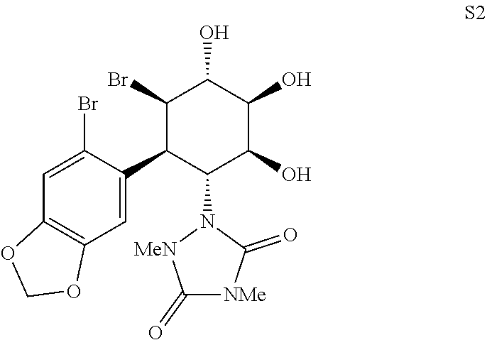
C1=C(Br)C(C2C(N3[MeN]C(=O)[NMe]C3=O)C(O)C(O)C(O)C2Br)=CC2=C1OCO2
